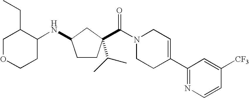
N(C1CCC(C(=O)N2CCC(C3=NC=CC([CF3])=C3)=CC2)(C(C)C)C1)C1C(CC)COCC1
